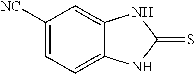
C1([NC])=CC=C2C(=C1)NC(=S)N2
